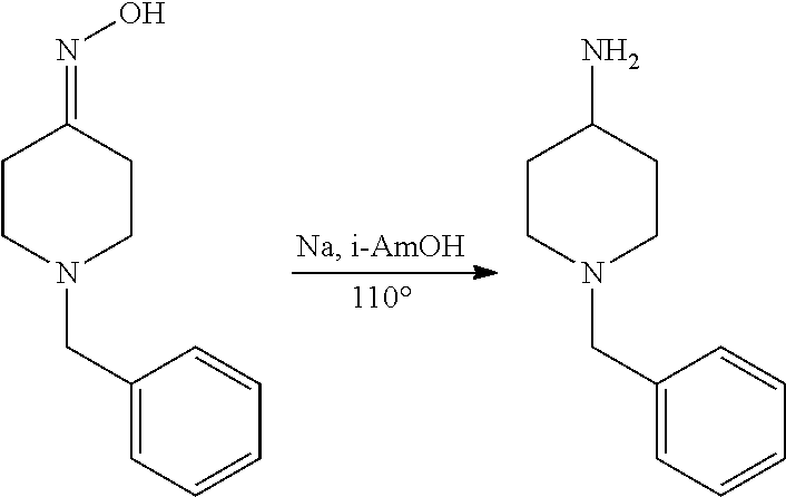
C(N1CCC(=NO)CC1)C1=CC=CC=C1.C(N1CCC(N)CC1)C1=CC=CC=C1
